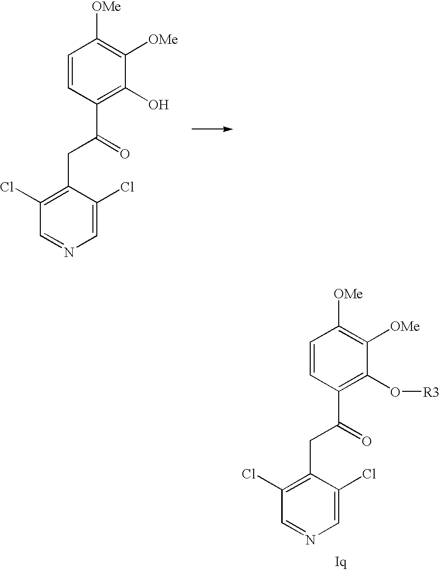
C1(CC(C2=C(O)C([OMe])=C([OMe])C=C2)=O)=C(Cl)C=NC=C1Cl.C1(CC(C2=C(O[R3])C([OMe])=C([OMe])C=C2)=O)=C(Cl)C=NC=C1Cl
